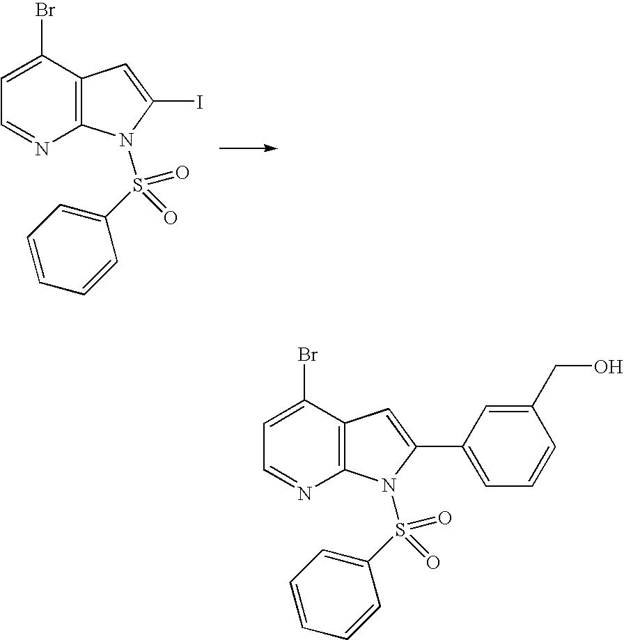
C1(Br)=CC=NC2=C1C=C(I)N2S(C1=CC=CC=C1)(=O)=O.C1(Br)=CC=NC2=C1C=C(C1=CC=CC(CO)=C1)N2S(C1=CC=CC=C1)(=O)=O
